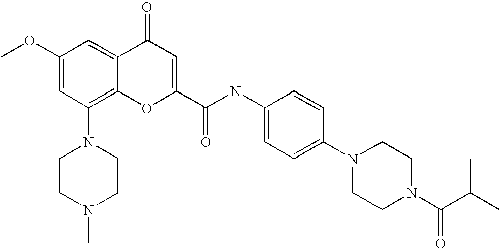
C1(OC)=CC(N2CCN(C)CC2)=C2C(=C1)C(=O)C=C(C(=O)NC1=CC=C(N3CCN(C(=O)C(C)C)CC3)C=C1)O2
